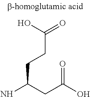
NC(CC(O)=O)CCC(=O)O
